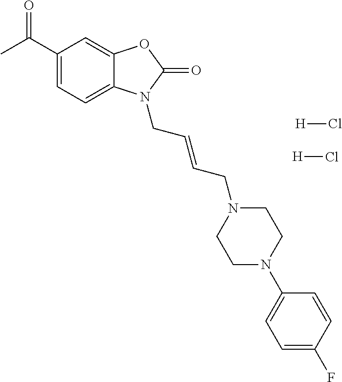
C1(C(C)=O)=CC=C2C(=C1)OC(=O)N2CC=CCN1CCN(C2=CC=C(F)C=C2)CC1.[H]Cl.[H]Cl
